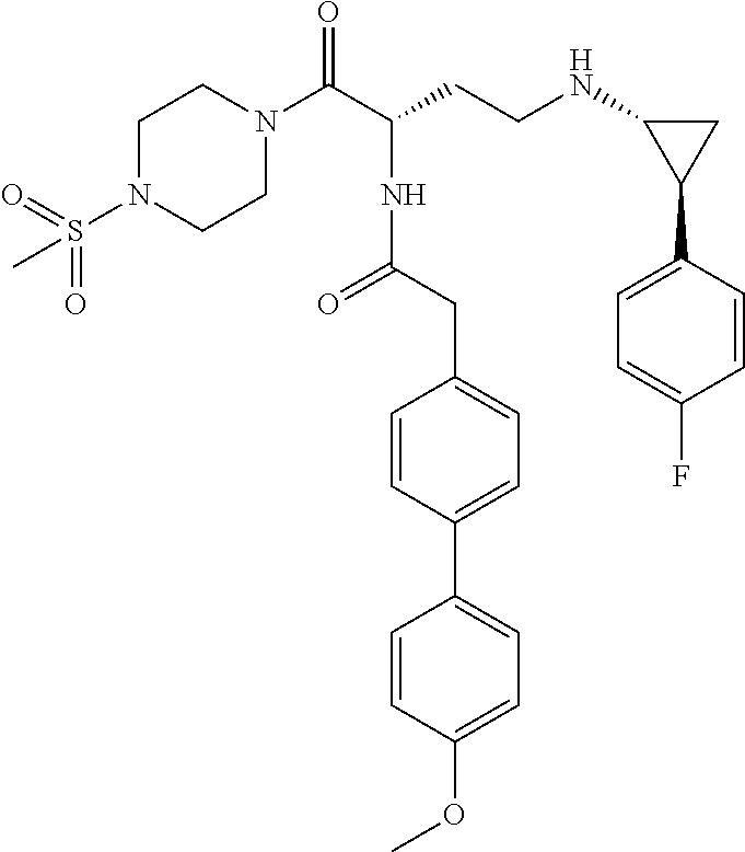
C1N(S(=O)(=O)C)CCN(C(=O)C(CCNC2C(C3=CC=C(F)C=C3)C2)NC(CC2=CC=C(C3=CC=C(OC)C=C3)C=C2)=O)C1
